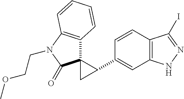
C1(C2C3(C2)C2=C(N(CCOC)C3=O)C=CC=C2)=CC2=C(C=C1)C(I)=NN2
